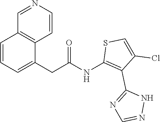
C1=NC=CC2=C1C=CC=C2CC(NC1=C(C2=NC=NN2)C(Cl)=CS1)=O
